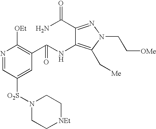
C1(C(N)=O)=NN(CC[OMe])C(C[Me])=C1NC(C1=C([OEt])N=CC([O2S]N2CC[NEt]CC2)=C1)=O
